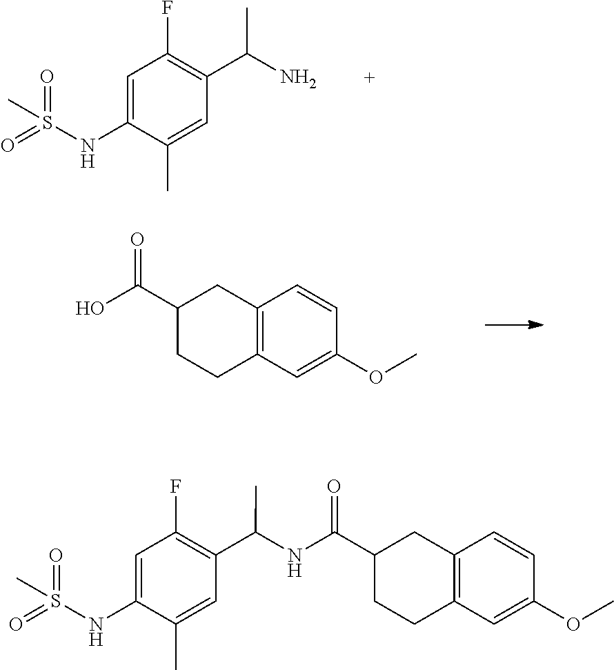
C1=C(NS(C)(=O)=O)C(C)=CC(C(N)C)=C1F.C12=C(C=C(OC)C=C1)CCC(C(O)=O)C2.C12=C(C=C(OC)C=C1)CCC(C(NC(C1=C(F)C=C(NS(C)(=O)=O)C(C)=C1)C)=O)C2
